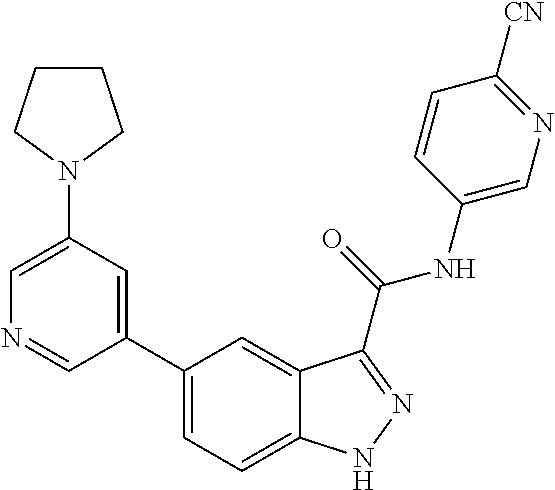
C1(N2CCCC2)=CN=CC(C2=CC=C3C(=C2)C(C(NC2=CN=C([CN])C=C2)=O)=NN3)=C1
